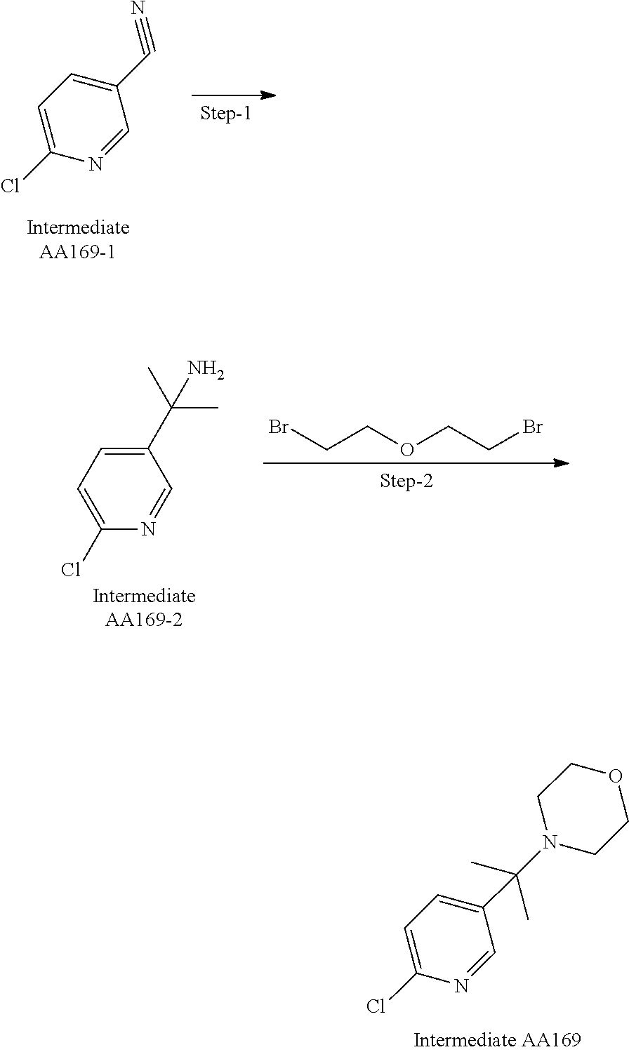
C1(C#N)=CC=C(Cl)N=C1.C1(C(C)(C)N)=CC=C(Cl)N=C1.BrCCOCCBr.C1(C(N2CCOCC2)(C)C)=CC=C(Cl)N=C1
